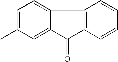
C1=C(C)C=C2C(=C1)C1=C(C2=O)C=CC=C1
